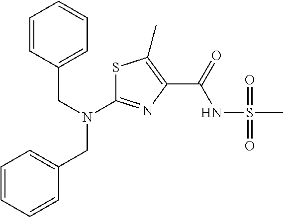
C(C1=CC=CC=C1)N(C1=NC(C(=O)NS(C)(=O)=O)=C(C)S1)CC1=CC=CC=C1
